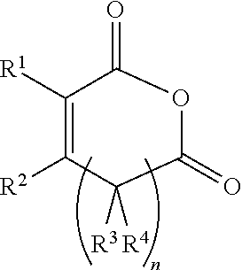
C1([R1])=C([R2])C([R4])([R3])C(=O)OC1=O
